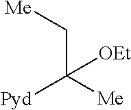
C(C([Me])([Pyd])[OEt])[Me]
